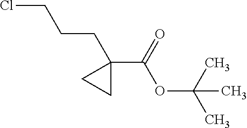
ClCCCC1(C(OC(C)(C)C)=O)CC1
